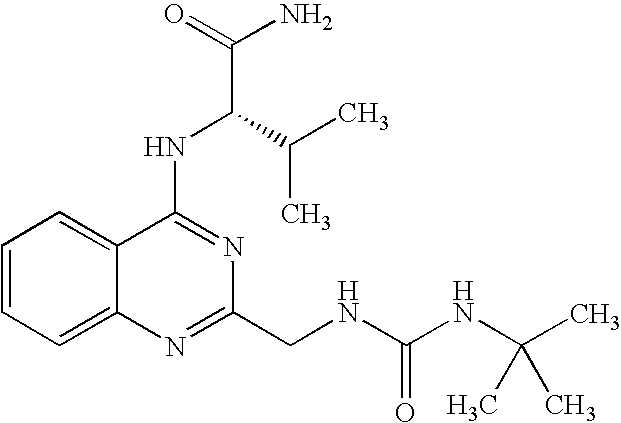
C1=CC=C2C(=C1)C(NC(C(C)C)C(N)=O)=NC(CNC(NC(C)(C)C)=O)=N2
